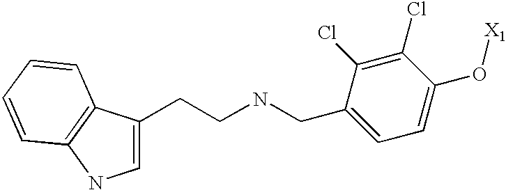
C(C1=CC=C(O[X1])C(Cl)=C1Cl)NCCC1=CNC2=C1C=CC=C2
